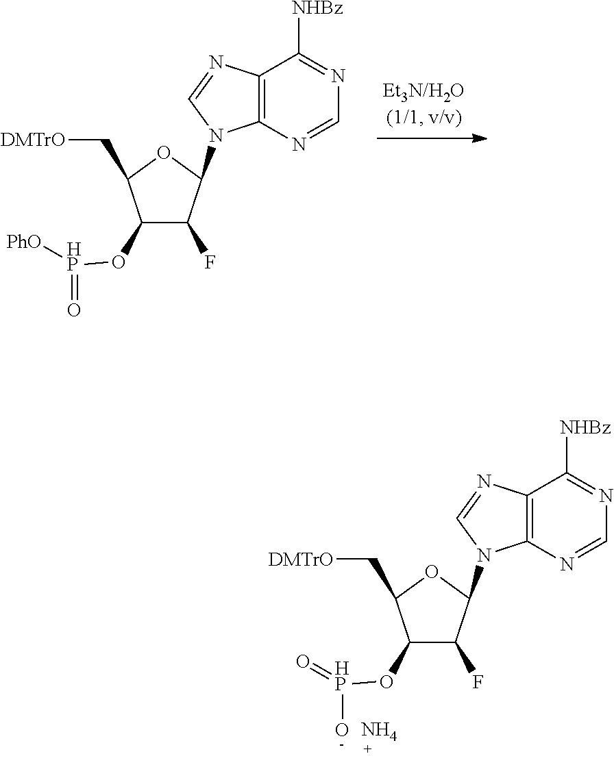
C12=C(N=CN=C1[NHBz])N(C1C(F)C(O[HP](=O)[PhO])C(C[DMTrO])O1)C=N2.C12=C(N=CN=C1[NHBz])N(C1C(F)C(O[HP](O)=O)C(C[DMTrO])O1)C=N2.N
